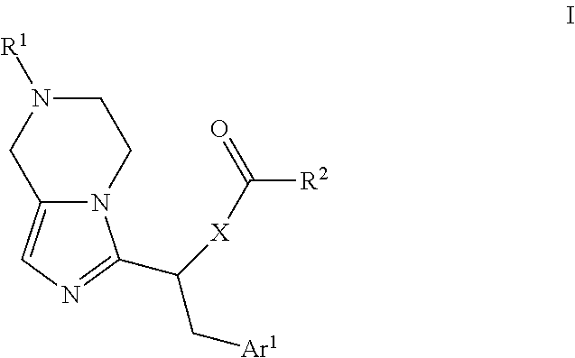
N12C(=CN=C1C([X]C([R2])=O)C[Ar1])CN([R1])CC2
